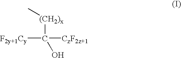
[F2y+1Cy]C([CzF2z+1])(O)[(CH2)x]C
